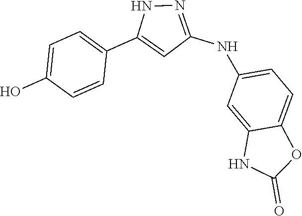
N1=C(NC2=CC=C3C(=C2)NC(=O)O3)C=C(C2=CC=C(O)C=C2)N1
